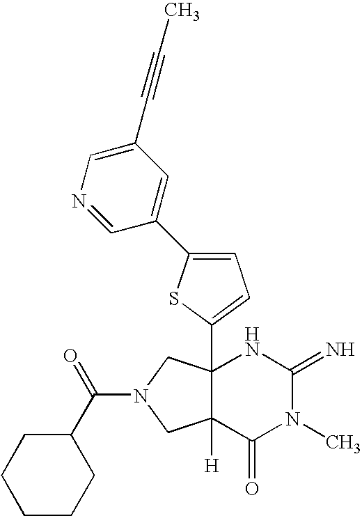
C12(C3=CC=C(C4=CC(C#CC)=CN=C4)S3)C([H])(C(=O)N(C)C(=N)N1)CN(C(=O)C1CCCCC1)C2
